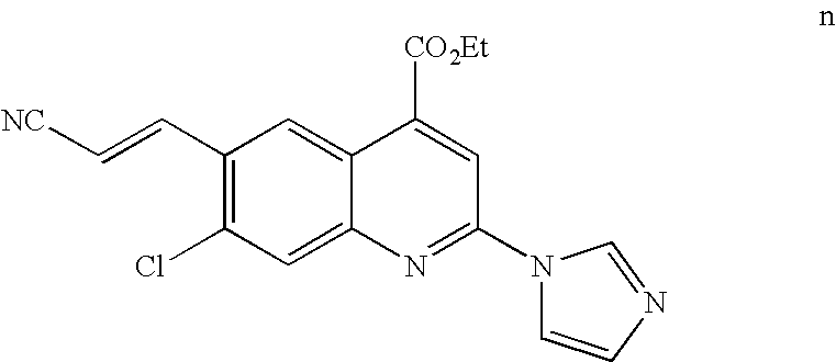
C1(C=C[NC])=C(Cl)C=C2C(=C1)C([CO2Et])=CC(N1C=CN=C1)=N2
